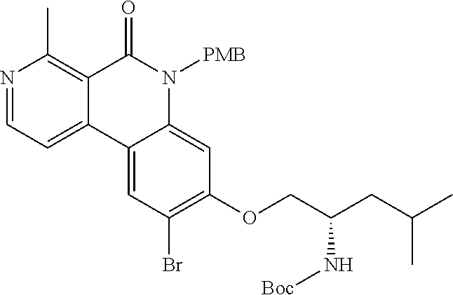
N1=CC=C2C(=C1C)C(=O)N([PMB])C1=CC(OCC(CC(C)C)N[Boc])=C(Br)C=C21
